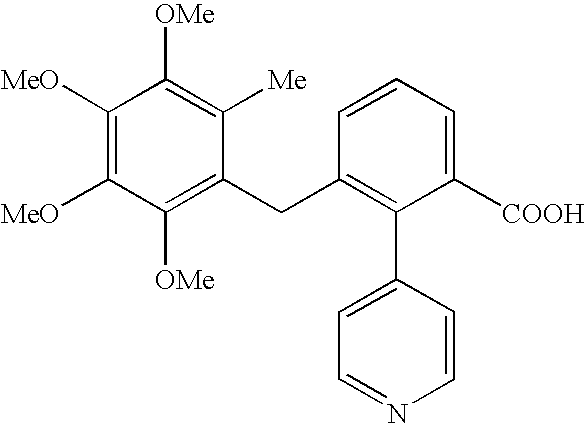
C1([MeO])=C([MeO])C([OMe])=C(CC2=C(C3=CC=NC=C3)C([COOH])=CC=C2)C([Me])=C1[OMe]
